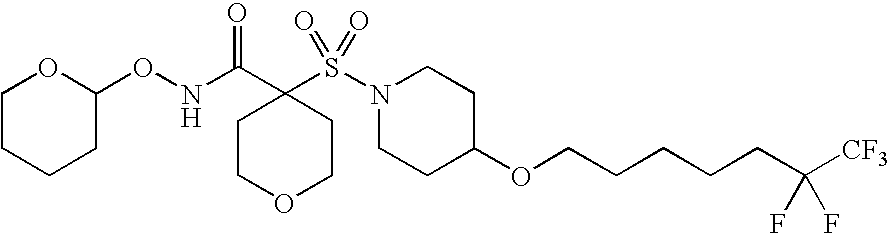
C1COCCC1(C(NOC1OCCCC1)=O)S(N1CCC(OCCCCCC([CF3])(F)F)CC1)(=O)=O
